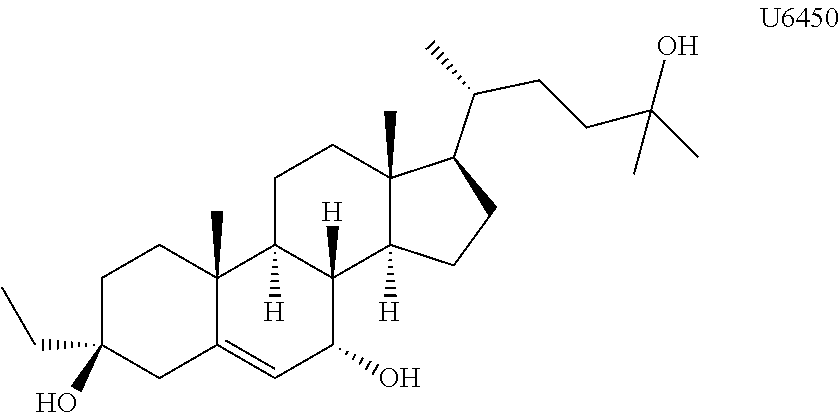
C1C(O)(CC)CC2=CC(O)C3([H])C([H])(C2(C)C1)CCC1(C)C3([H])CCC1C(C)CCC(C)(O)C
